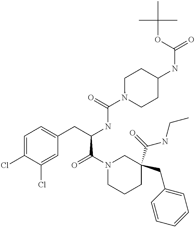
C1(Cl)=CC=C(CC(NC(=O)N2CCC(NC(=O)OC(C)(C)C)CC2)C(N2CCCC(C(=O)NCC)(CC3=CC=CC=C3)C2)=O)C=C1Cl
